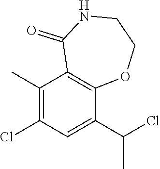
C1(C)=C(Cl)C=C(C(Cl)C)C2=C1C(=O)NCCO2
